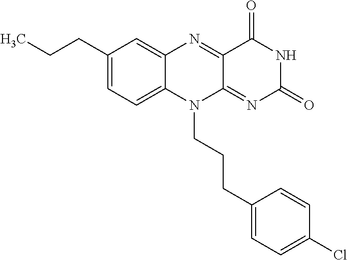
C1(CCC)=CC=C2C(=C1)N=C1C(=NC(=O)NC1=O)N2CCCC1=CC=C(Cl)C=C1
